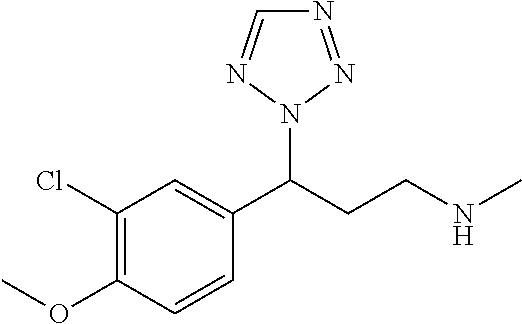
O(C1=C(Cl)C=C(C(CCNC)N2N=CN=N2)C=C1)C
